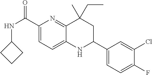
C1(C(NC2CCC2)=O)=CC=C2C(=N1)C(C)(CC)CC(C1=CC=C(F)C(Cl)=C1)N2
